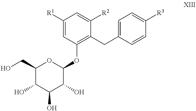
C1(CO)C(O)C(O)C(O)C(OC2=C(CC3=CC=C([R3])C=C3)C([R2])=CC([R1])=C2)O1
